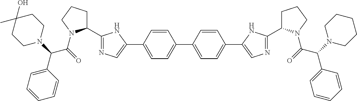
C1(C(N2CCC(O)(C)CC2)C(=O)N2C(C3=NC=C(C4=CC=C(C5=CC=C(C6=CN=C(C7CCCN7C(=O)C(N7CCCCC7)C7=CC=CC=C7)N6)C=C5)C=C4)N3)CCC2)=CC=CC=C1
